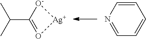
O1=C(C(C)C)[O-][Ag]1.C1=CN=CC=C1
